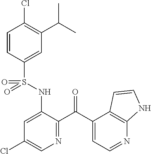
C1=CC(S(NC2=CC(Cl)=CN=C2C(C2=CC=NC3=C2C=CN3)=O)(=O)=O)=CC(C(C)C)=C1Cl
